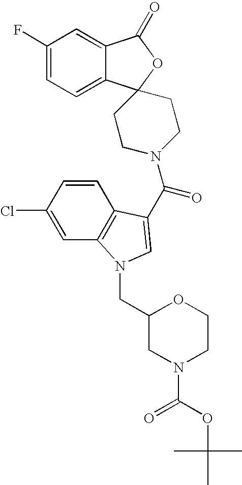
C1(F)=CC=C2C(=C1)C(=O)OC21CCN(C(=O)C2=CN(CC3CN(C(OC(C)(C)C)=O)CCO3)C3=C2C=CC(Cl)=C3)CC1
